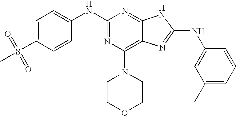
N1=C2C(=C(N3CCOCC3)N=C1NC1=CC=C(S(C)(=O)=O)C=C1)N=C(NC1=CC(C)=CC=C1)N2
